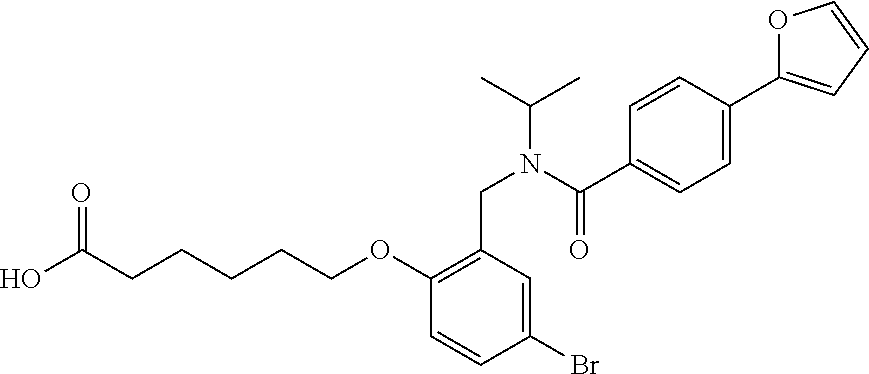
OC(CCCCCOC1=C(CN(C(C2=CC=C(C3=CC=CO3)C=C2)=O)C(C)C)C=C(Br)C=C1)=O
